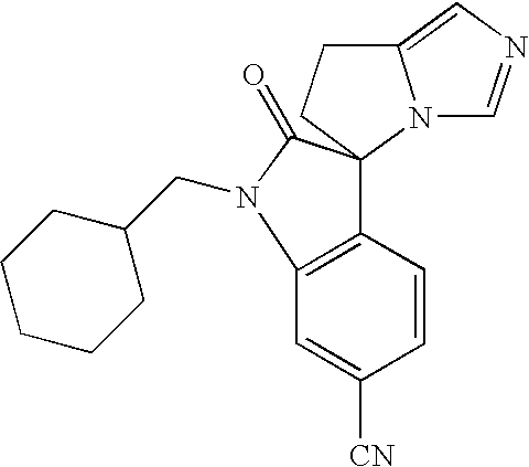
C1(CN2C(=O)C3(CCC4=CN=CN43)C3=C2C=C([CN])C=C3)CCCCC1
